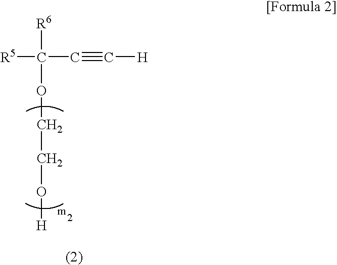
[R6]C([R5])(OCCO[H])C#C[H]
